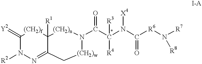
C1(=[Y2])N([R2])N=C2C([R1])([(CH2)f]1)[(CH2)n]N(C(C([R4])(N(C([R6]N([R7])[R8])=O)[X4])[R3])=O)[(CH2)w]C2
